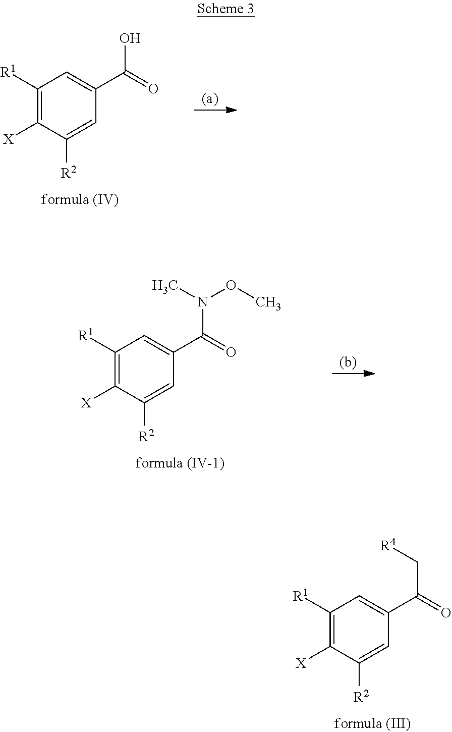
C1([R1])=C([X])C([R2])=CC(C(=O)O)=C1.C1([R1])=C([X])C([R2])=CC(C(=O)N(C)OC)=C1.C1([R1])=C([X])C([R2])=CC(C(=O)C[R4])=C1
